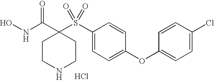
Cl.N(C(=O)C1(S(C2=CC=C(OC3=CC=C(Cl)C=C3)C=C2)(=O)=O)CCNCC1)O
